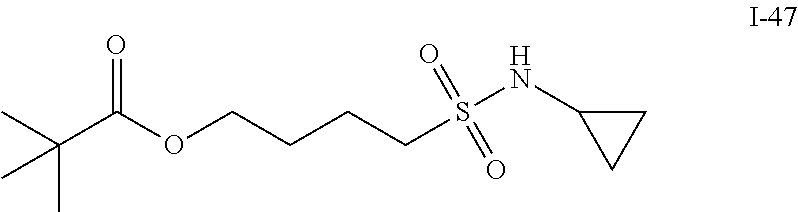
C(C(OCCCCS(NC1CC1)(=O)=O)=O)(C)(C)C
